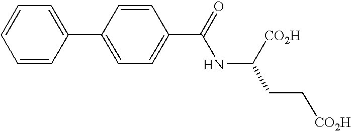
C1=CC(C2=CC=C(C(=O)NC(CC[CO2H])[CO2H])C=C2)=CC=C1
